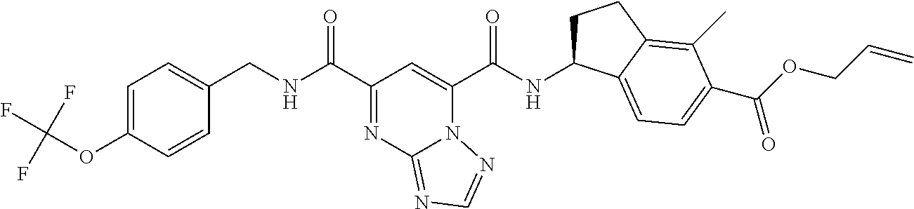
C1=C(OC(F)(F)F)C=CC(CNC(C2=NC3=NC=NN3C(C(NC3CCC4=C(C)C(C(OCC=C)=O)=CC=C34)=O)=C2)=O)=C1
